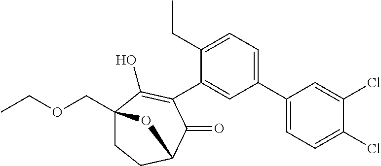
C1(C2=CC=C(CC)C(C3=C(O)C4(COCC)CCC(C3=O)O4)=C2)=CC=C(Cl)C(Cl)=C1
